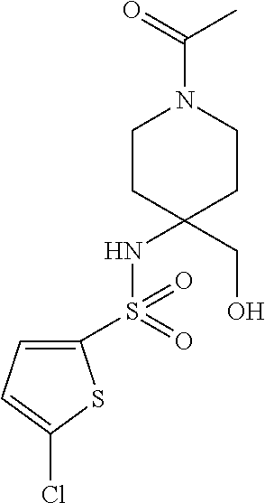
C1CC(CO)(NS(C2=CC=C(Cl)S2)(=O)=O)CCN1C(=O)C
